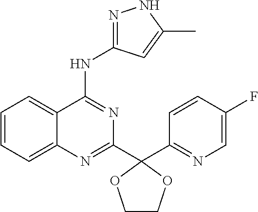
C12=CC=CC=C1N=C(C1(C3=NC=C(F)C=C3)OCCO1)N=C2NC1=NNC(C)=C1
